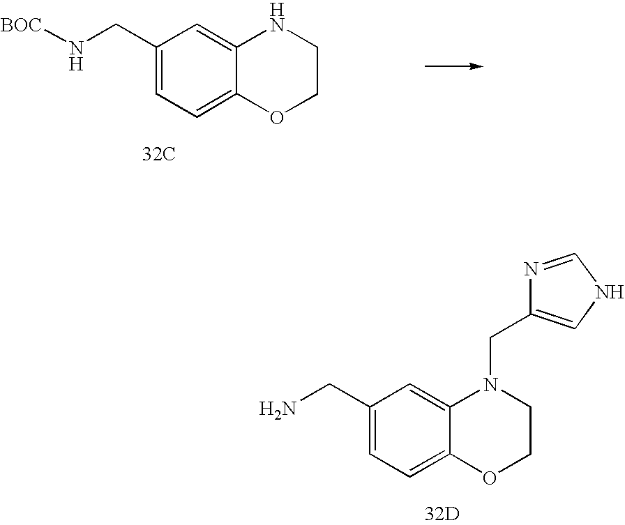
[32D].C1(CN)=CC=C2C(=C1)N(CC1=CNC=N1)CCO2.C1(CN[BOC])=CC=C2C(=C1)NCCO2.[32C]
